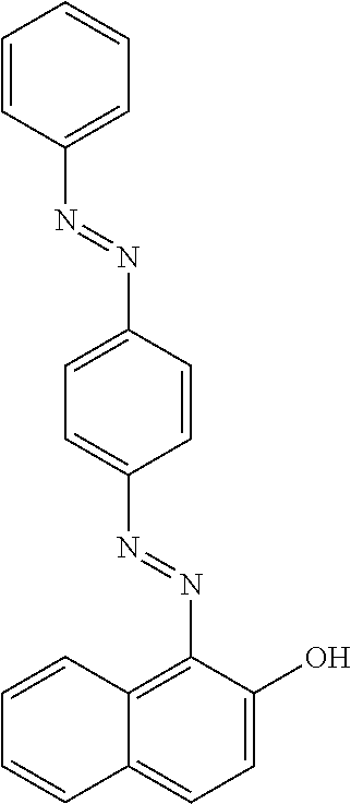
C1=CC(N=NC2=CC=C(N=NC3=C4C(=CC=C3O)C=CC=C4)C=C2)=CC=C1
